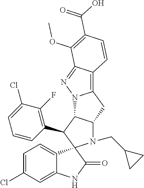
C1=C(Cl)C=C2C(=C1)C1(C(=O)N2)N(CC2CC2)C2C(C1C1=C(F)C(Cl)=CC=C1)N1C(=C3C(=N1)C(OC)=C(C(=O)O)C=C3)C2
